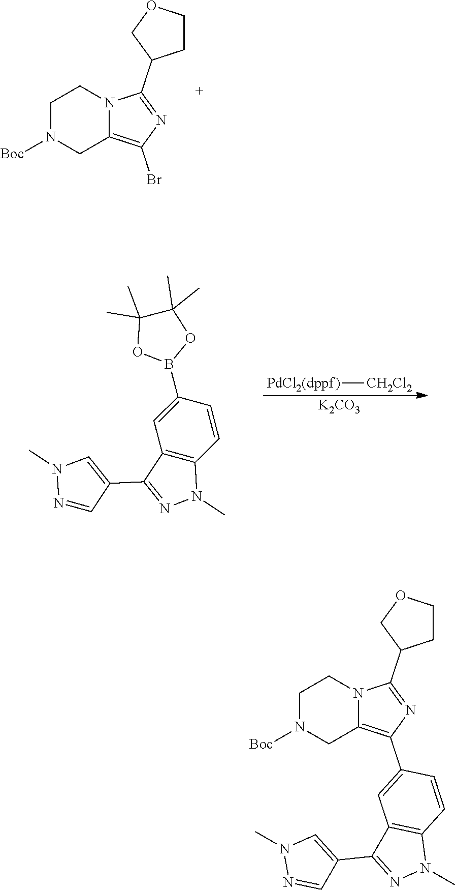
C1N([Boc])CC2=C(Br)N=C(C3CCOC3)N2C1.[K2CO3].C1(C)(C)OB(C2=CC3=C(C=C2)N(C)N=C3C2=CN(C)N=C2)OC1(C)C.[PdCl2(dppf)][CH2Cl2].C1(C2=C3CN([Boc])CCN3C(C3CCOC3)=N2)=CC2=C(C=C1)N(C)N=C2C1=CN(C)N=C1
